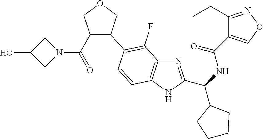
C1(C(N2CC(O)C2)=O)C(C2=C(F)C3=C(C=C2)NC(C(C2CCCC2)NC(=O)C2=CON=C2CC)=N3)COC1
